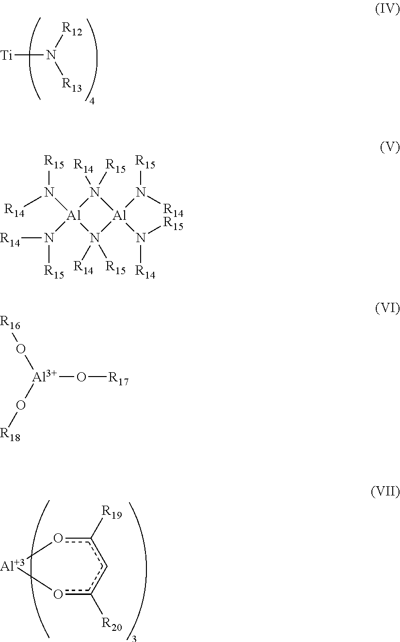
[Ti]N([R12])[R13].c1([R19])o[Al]oc([R20])c1.[Al](O[R17])(O[R16])O[R18].N1([R14])([R15])[Al](N([R15])[R14])(N([R15])[R14])N([R14])([R15])[Al]1(N([R15])[R14])N([R15])[R14]
